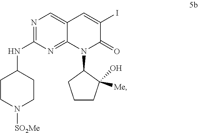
N1=C(NC2CCN([SO2Me])CC2)N=C2C(=C1)C=C(I)C(=O)N2C1CCCC1([Me])O
